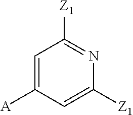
C1=C([A])C=C([Z1])N=C1[Z1]
